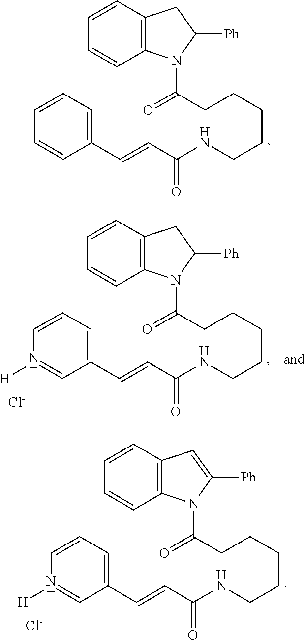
C1=CC=C(C=CC(NCCCCCC(=O)N2C3=C(CC2[Ph])C=CC=C3)=O)C=C1.C1=CC=C(C=CC(NCCCCCC(=O)N2C3=C(CC2[Ph])C=CC=C3)=O)C=[N+]1[H].[Cl-].C1=CC=C(C=CC(NCCCCCC(=O)N2C3=C(C=C2[Ph])C=CC=C3)=O)C=[N+]1[H].[Cl-]
